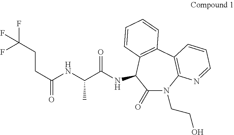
C1(=O)N(CCO)C2=C(C3=C(C1NC(=O)C(NC(CCC(F)(F)F)=O)C)C=CC=C3)C=CC=N2
